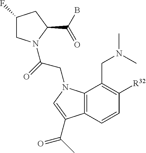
C1(F)CN(C(=O)CN2C3=C(C=CC([R32])=C3CN(C)C)C(C(=O)C)=C2)C(C(B)=O)C1
